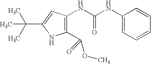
C1(C(OC)=O)=C(NC(NC2=CC=CC=C2)=O)C=C(C(C)(C)C)N1
